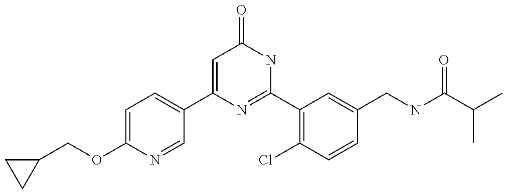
C1(C2=CC=C(OCC3CC3)N=C2)=CC(=O)NC(C2=C(Cl)C=CC(CNC(C(C)C)=O)=C2)=N1
